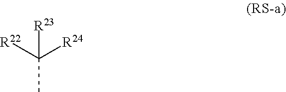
C([R24])([R22])(C)[R23]
